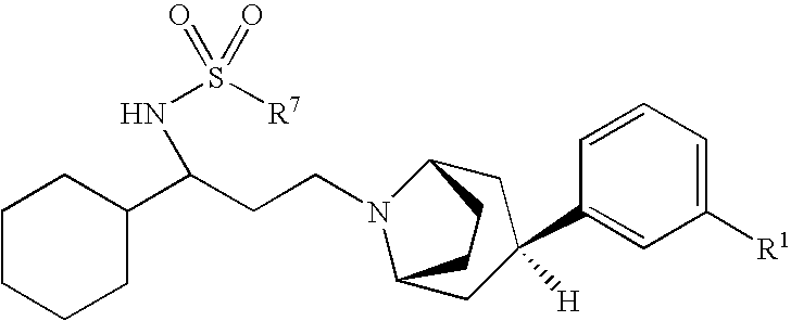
C(CN1C2CC(C3=CC([R1])=CC=C3)([H])CC1CC2)C(C1CCCCC1)NS([R7])(=O)=O
